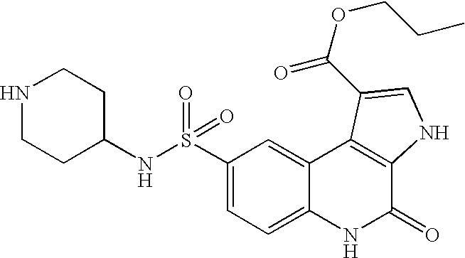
N(S(C1=CC=C2C(=C1)C1=C(C(=O)N2)NC=C1C(OCCC)=O)(=O)=O)C1CCNCC1
